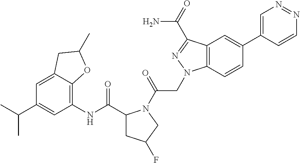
C1(C(NC2=C3C(=CC(C(C)C)=C2)CC(C)O3)=O)CC(F)CN1C(CN1C2=C(C(C(N)=O)=N1)C=C(C1=CN=NC=C1)C=C2)=O
